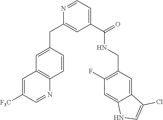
C1=NC(CC2=CC3=C(C=C2)N=CC([F3C])=C3)=CC(C(NCC2=C(F)C=C3C(=C2)C(Cl)=CN3)=O)=C1
